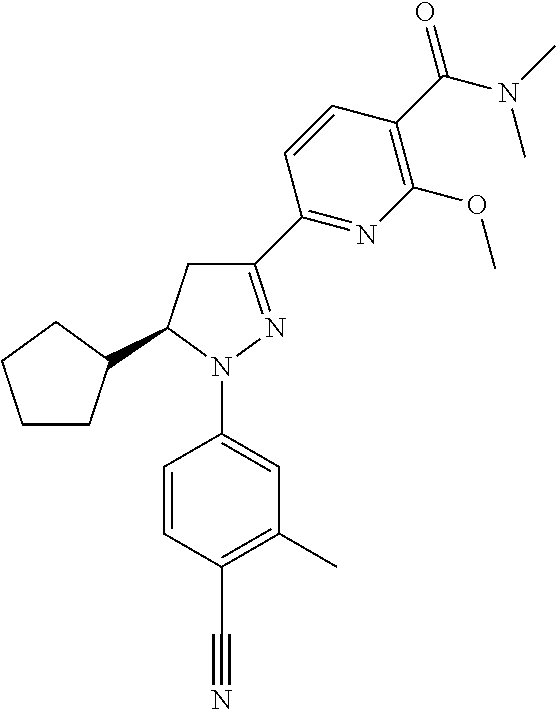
C1CC(C2CC(C3=NC(OC)=C(C(N(C)C)=O)C=C3)=NN2C2=CC(C)=C(C#N)C=C2)CC1
